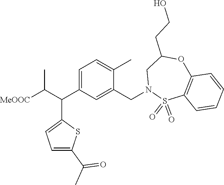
C1=C(C(C([MeOOC])C)C2=CC=C(C(=O)C)S2)C=C(CN2S(=O)(=O)C3=C(OC(CCO)C2)C=CC=C3)C(C)=C1
